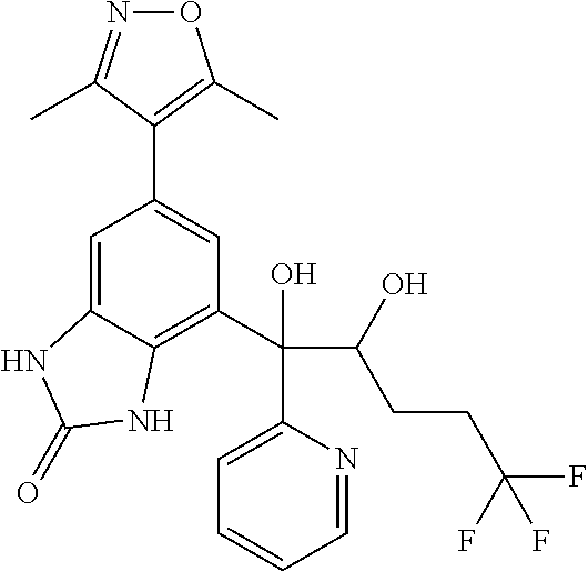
O1N=C(C)C(C2=CC(C(C(CCC(F)(F)F)O)(C3=CC=CC=N3)O)=C3C(=C2)NC(=O)N3)=C1C
